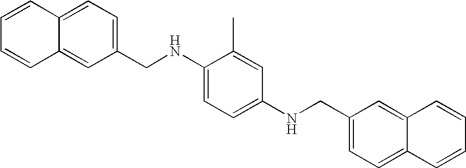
C1(NCC2=CC=C3C(=C2)C=CC=C3)=CC=C(NCC2=CC=C3C(=C2)C=CC=C3)C=C1C
